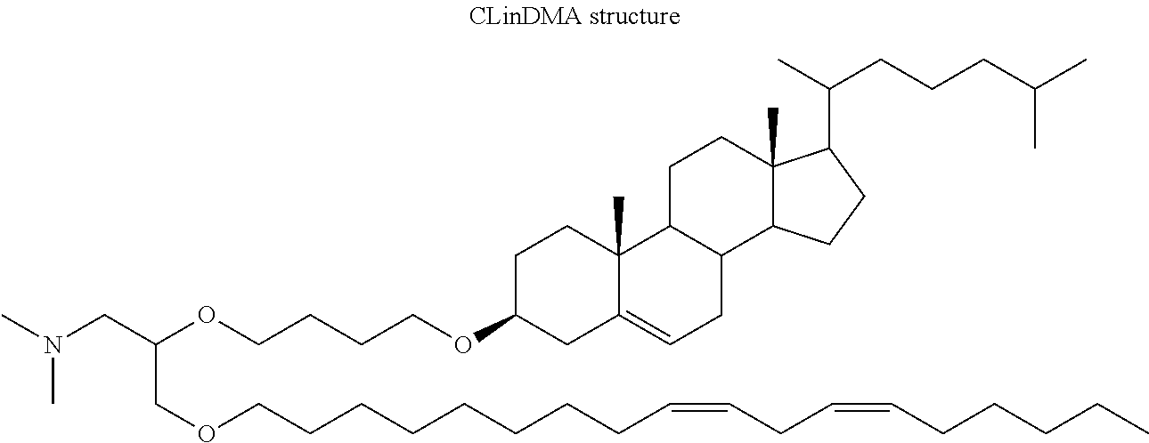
CN(CC(OCCCCOC1CC2=CCC3C(C2(C)CC1)CCC1(C)C3CCC1C(C)CCCC(C)C)COCCCCCCCCC=CCC=CCCCCC)C
